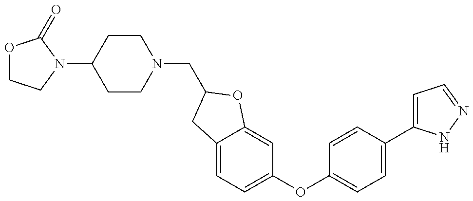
N1(CC2OC3=CC(OC4=CC=C(C5=CC=NN5)C=C4)=CC=C3C2)CCC(N2CCOC2=O)CC1
